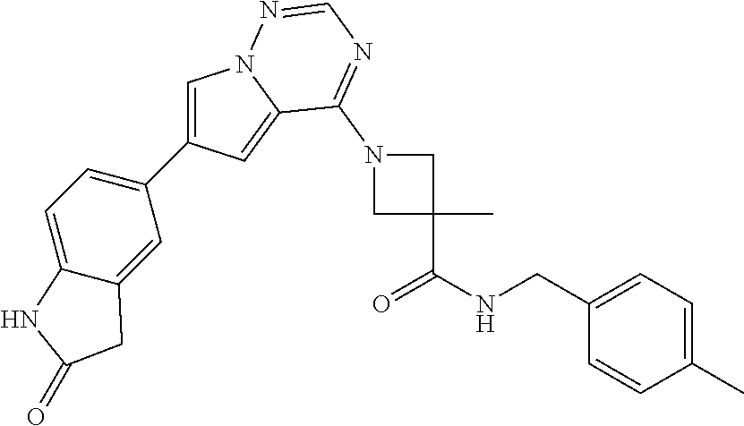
C1=C(C2=CC=C3C(=C2)CC(=O)N3)C=C2N1N=CN=C2N1CC(C)(C(NCC2=CC=C(C)C=C2)=O)C1
